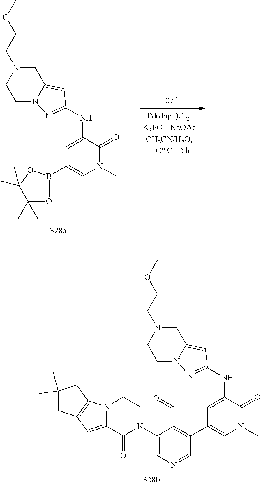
C1N(CCOC)CCN2C1=CC(NC1=CC(C3=C(C=O)C(N4CCN5C(=CC6=C5CC(C)(C)C6)C4=O)=CN=C3)=CN(C)C1=O)=N2.C1N(CCOC)CCN2C1=CC(NC1=CC(B3OC(C)(C)C(C)(C)O3)=CN(C)C1=O)=N2
